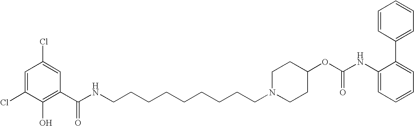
C(NCCCCCCCCCN1CCC(OC(NC2=CC=CC=C2C2=CC=CC=C2)=O)CC1)(=O)C1=C(O)C(Cl)=CC(Cl)=C1
